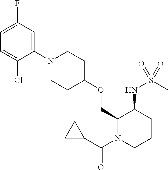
C1(COC2CCN(C3=CC(F)=CC=C3Cl)CC2)N(C(C2CC2)=O)CCCC1NS(C)(=O)=O
